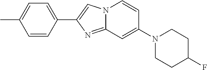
C1(C2=CN3C(=N2)C=C(N2CCC(F)CC2)C=C3)=CC=C(C)C=C1
